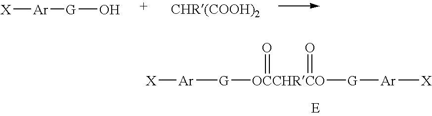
[X][Ar][G]O.[X][Ar][G][OCCHRCO](=O)(=O)[G][Ar][X]
